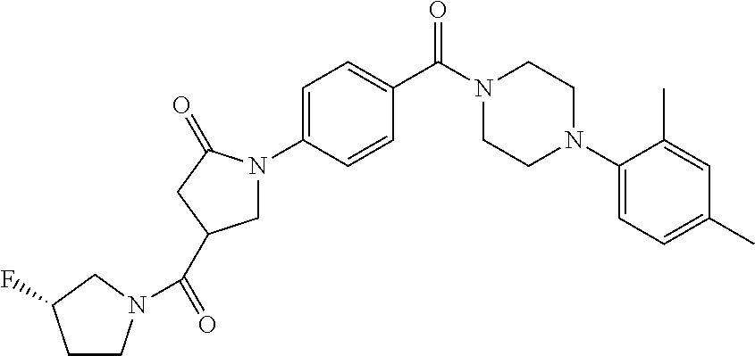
C1=C(N2CC(C(=O)N3CCC(F)C3)CC2=O)C=CC(C(N2CCN(C3=CC=C(C)C=C3C)CC2)=O)=C1
